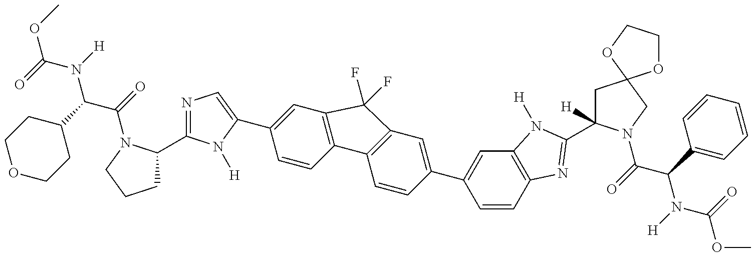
COC(N(C(C(=O)N1C(C2=NC=C(C3=CC4=C(C=C3)C3=C(C=C(C5=CC6=C(C=C5)N=C(C5([H])CC7(CN5C(=O)C(C5=CC=CC=C5)N([H])C(=O)OC)OCCO7)N6[H])C=C3)C4(F)F)N2[H])CCC1)C1CCOCC1)[H])=O
